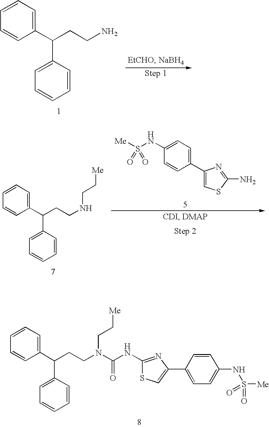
C1=CC=C(C(CCN)C2=CC=CC=C2)C=C1.C1=CC=C(C(CCNCC[Me])C2=CC=CC=C2)C=C1.C1(NS([Me])(=O)=O)=CC=C(C2=CSC(N)=N2)C=C1.C1=CC=C(C(CCN(C(NC2=NC(C3=CC=C(NS([Me])(=O)=O)C=C3)=CS2)=O)CC[Me])C2=CC=CC=C2)C=C1
